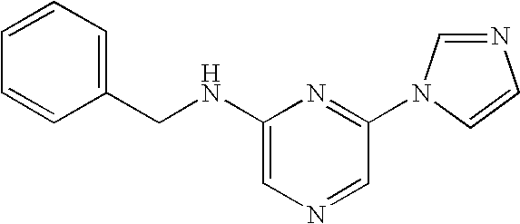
C1=CC(CNC2=CN=CC(N3C=CN=C3)=N2)=CC=C1
